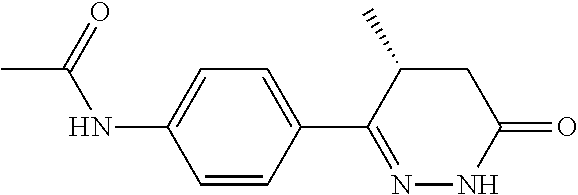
CC(NC1=CC=C(C2=NNC(=O)CC2C)C=C1)=O
